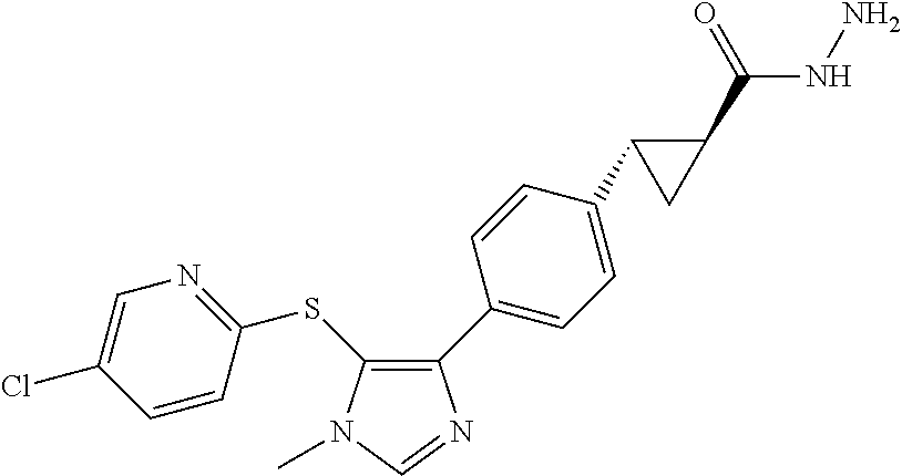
C1(C2=CC=C(C3C(C(=O)NN)C3)C=C2)=C(SC2=NC=C(Cl)C=C2)N(C)C=N1
